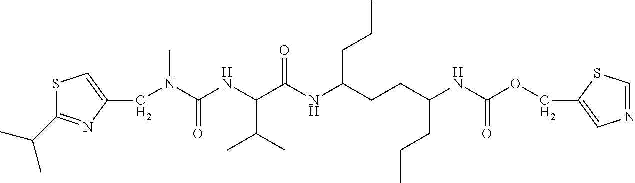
C(N(C(NC(C(NC(CCC(NC(OCC1=CN=CS1)=O)CCC)CCC)=O)C(C)C)=O)C)C1=CSC(C(C)C)=N1
